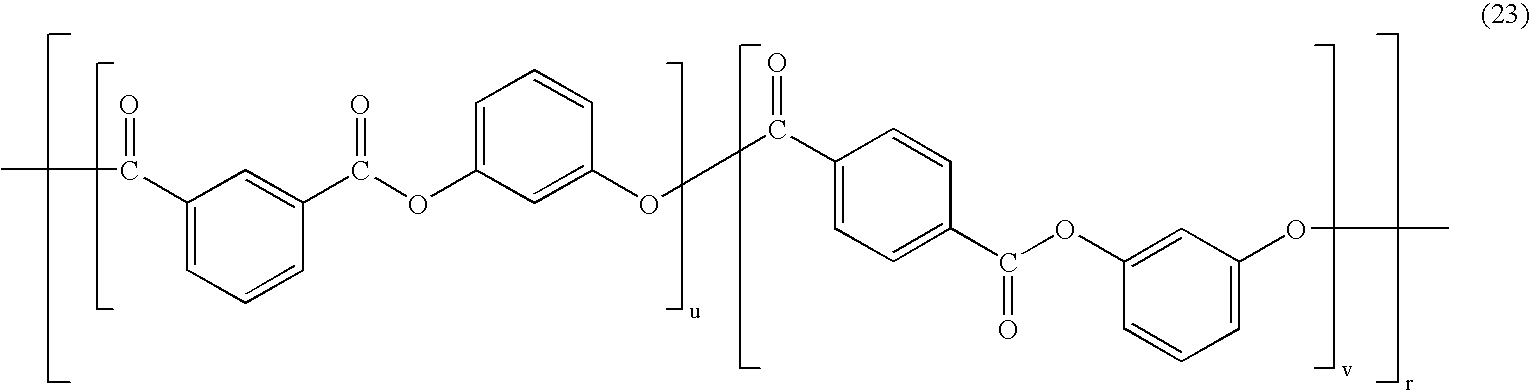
C1(C(C)=O)=CC=CC(C(=O)OC2=CC=CC(OC(C3=CC=C(C(=O)OC4=CC(OC)=CC=C4)C=C3)=O)=C2)=C1
